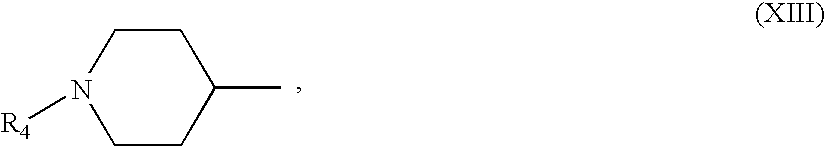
N1([R4])CCC(C)CC1
